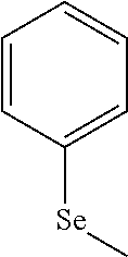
C1=CC([Se]C)=CC=C1
